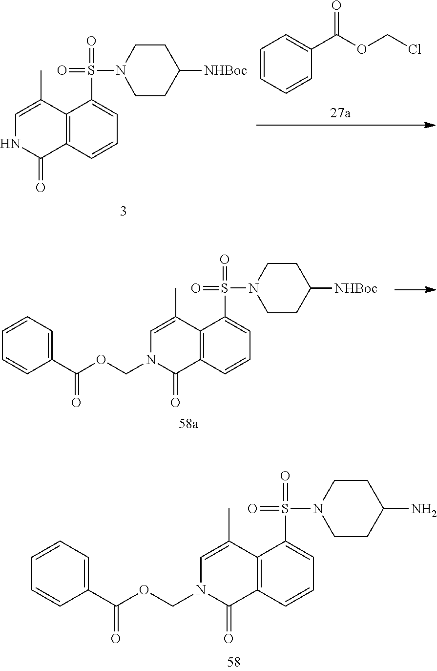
C12=C(C=CC=C1S(=O)(N1CCC(N)CC1)=O)C(=O)N(COC(C1=CC=CC=C1)=O)C=C2C.C12=C(C=CC=C1S(=O)(N1CCC([NHBoc])CC1)=O)C(=O)NC=C2C.C1=CC=CC(C(OCCl)=O)=C1.C12=C(C=CC=C1S(=O)(=O)N1CCC([NHBoc])CC1)C(=O)N(COC(C1=CC=CC=C1)=O)C=C2C
